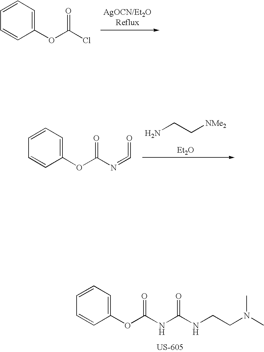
C1(OC(NC(=O)NCCN(C)C)=O)=CC=CC=C1.C1(OC(Cl)=O)=CC=CC=C1.NCC[NMe2].[Et2O].C1(OC(N=C=O)=O)=CC=CC=C1
